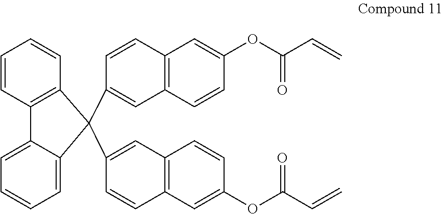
C12=C(C=CC(OC(C=C)=O)=C1)C=C(C1(C3=CC4=C(C=C3)C=C(OC(C=C)=O)C=C4)C3=C(C=CC=C3)C3=CC=CC=C31)C=C2
